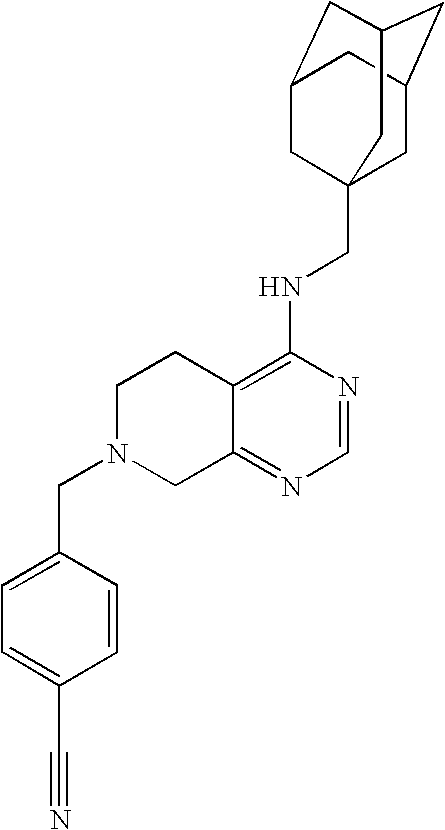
C12=C(NCC34CC5CC(CC(C3)C5)C4)N=CN=C1CN(CC1=CC=C(C#N)C=C1)CC2
